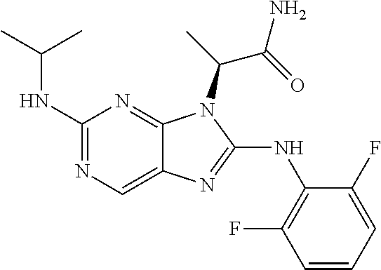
N1=C(NC(C)C)N=C2C(=C1)N=C(NC1=C(F)C=CC=C1F)N2C(C(=O)N)C
